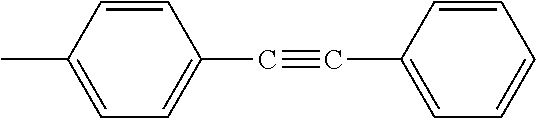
C1=CC(C)=CC=C1C#CC1=CC=CC=C1
